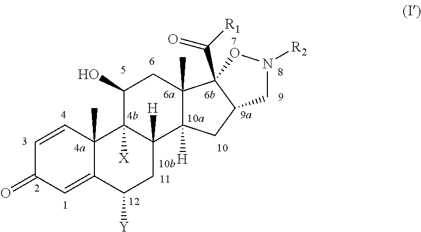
C1(O)C2([X])C([H])(C3([H])C(C)(C1)C1(C([R1])=O)C(C3)CN([R2])O1)CC([Y])C1=CC(=O)C=CC21C
